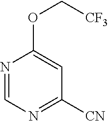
N1=CN=C([CN])C=C1OC[CF3]
